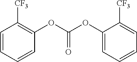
C1=CC=CC(OC(OC2=CC=CC=C2[CF3])=O)=C1[CF3]
